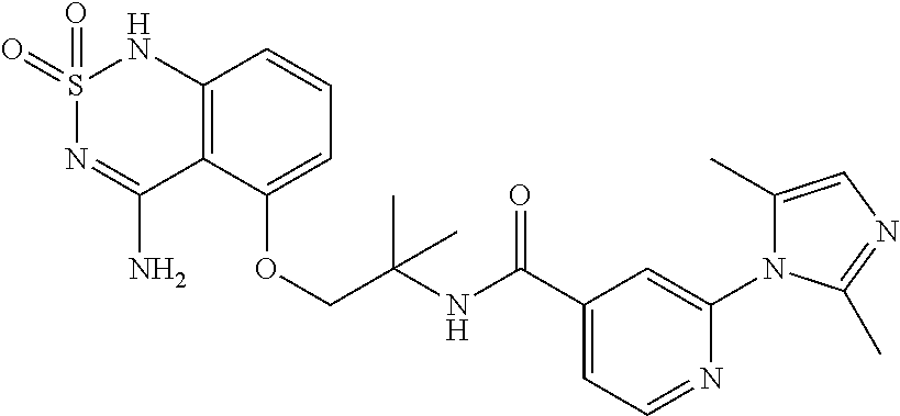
C12=C(C(OCC(NC(C3=CC=NC(N4C(C)=CN=C4C)=C3)=O)(C)C)=CC=C1)C(N)=NS(=O)(=O)N2
